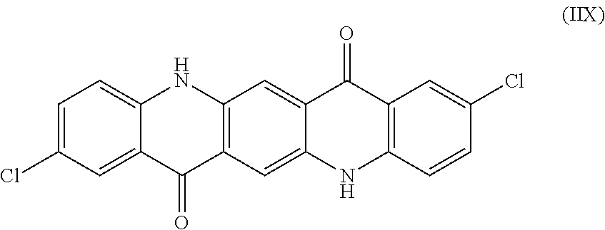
C1=C2C(=CC=C1Cl)NC1=C(C2=O)C=C2C(=C1)C(=O)C1=C(N2)C=CC(Cl)=C1
